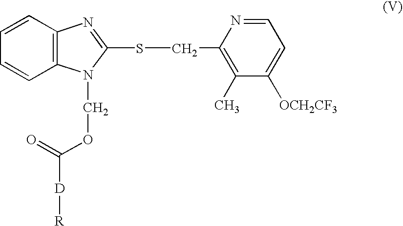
C12=C(N(COC([D][R])=O)C(SCC3=C(C)C([OCH2CF3])=CC=N3)=N1)C=CC=C2
